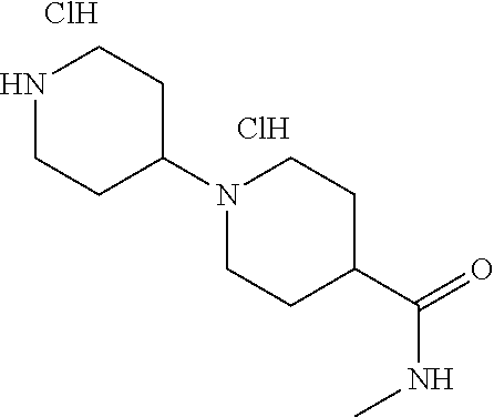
N1CCC(N2CCC(C(=O)NC)CC2)CC1.Cl.Cl
